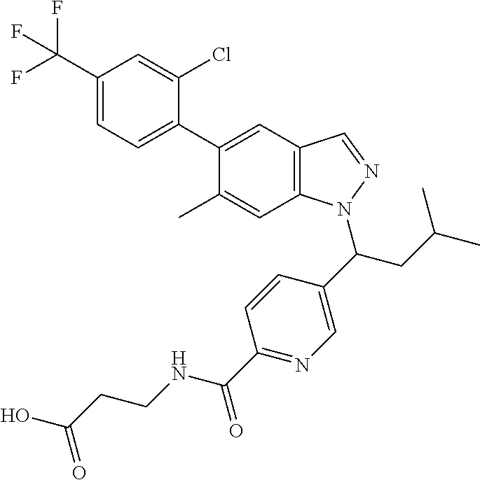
C1(C(F)(F)F)=CC=C(C2=CC3=C(C=C2C)N(C(C2=CN=C(C(=O)NCCC(O)=O)C=C2)CC(C)C)N=C3)C(Cl)=C1
